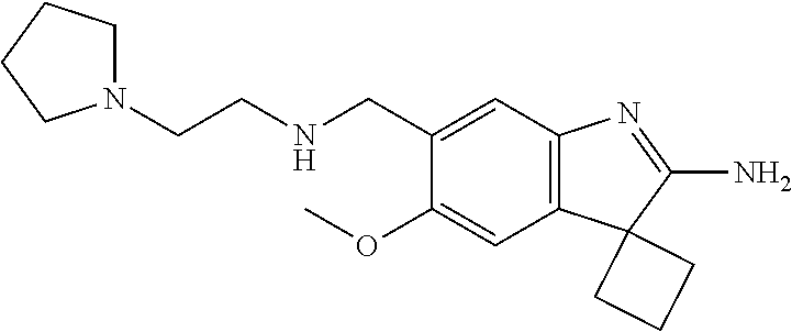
N(CC1=CC2=C(C=C1OC)C1(C(N)=N2)CCC1)CCN1CCCC1
